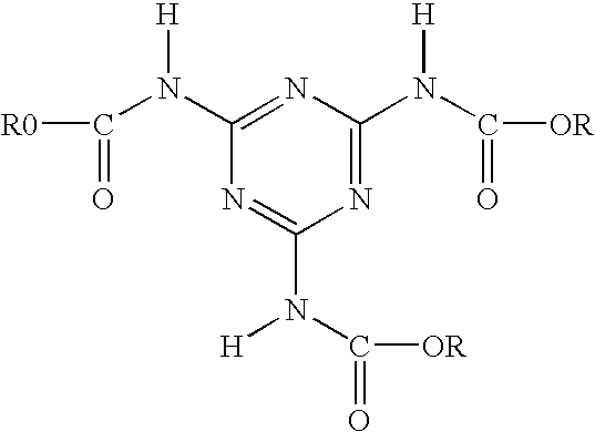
N1=C(N([H])C([OR])=O)N=C(N(C([OR])=O)[H])N=C1N(C([R0])=O)[H]
